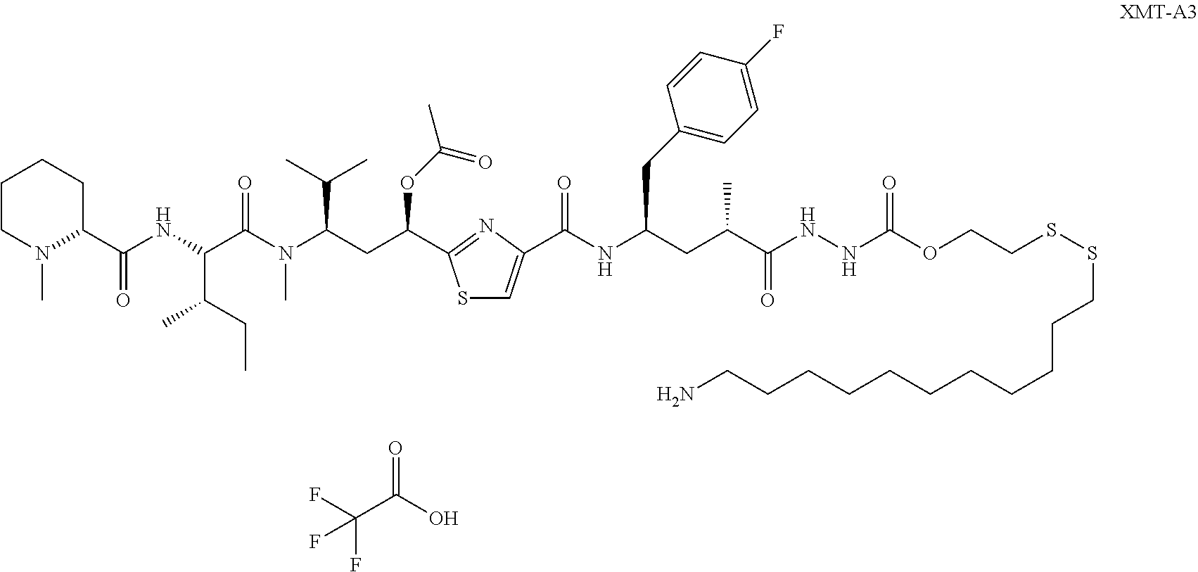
C1CN(C)C(C(=O)NC(C(N(C(CC(OC(C)=O)C2=NC(C(NC(CC(C(NNC(OCCSSCCCCCCCCCCCN)=O)=O)C)CC3=CC=C(F)C=C3)=O)=CS2)C(C)C)C)=O)C(CC)C)CC1.FC(F)(C(=O)O)F
